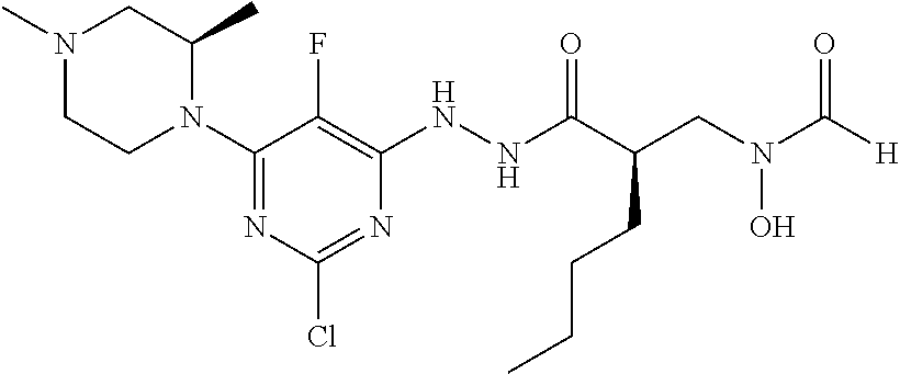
N1(C2=NC(Cl)=NC(NNC(C(CN(C([H])=O)O)CCCC)=O)=C2F)C(C)CN(C)CC1
